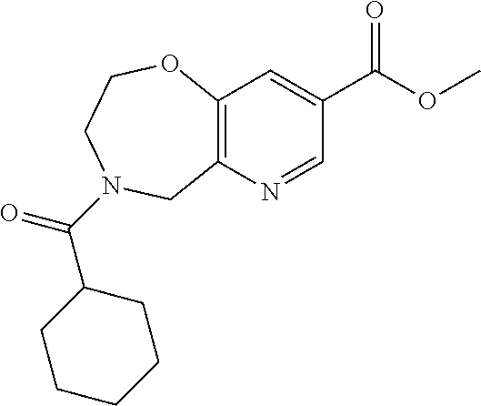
C12=C(N=CC(C(OC)=O)=C1)CN(C(=O)C1CCCCC1)CCO2
